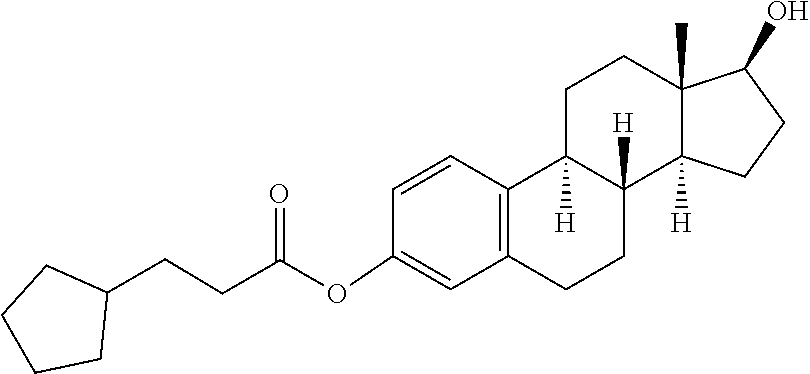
C1=CC2=C(CCC3([H])C2([H])CCC2(C)C(O)CCC23[H])C=C1OC(CCC1CCCC1)=O
